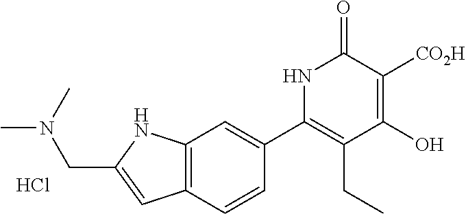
C12=C(C=CC(C3=C(CC)C(O)=C([CO2H])C(=O)N3)=C1)C=C(CN(C)C)N2.Cl
